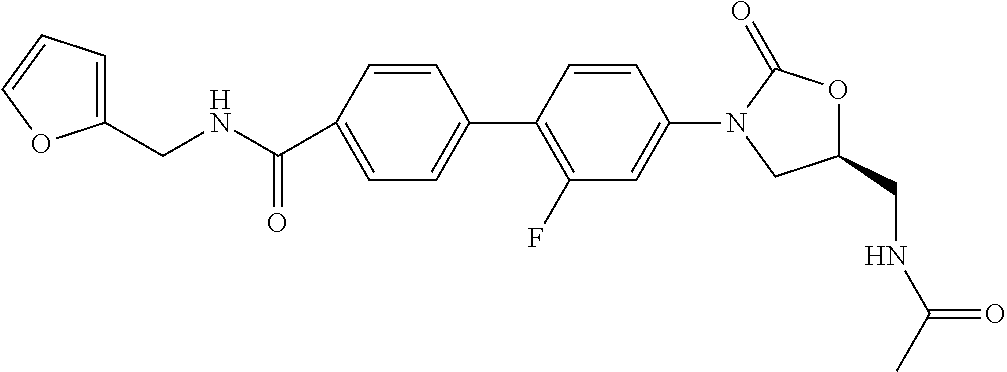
C1=C(C(NCC2=CC=CO2)=O)C=CC(C2=C(F)C=C(N3CC(CNC(C)=O)OC3=O)C=C2)=C1
